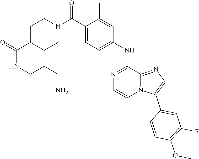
C1(NC2=CC=C(C(N3CCC(C(=O)NCCCN)CC3)=O)C(C)=C2)=NC=CN2C1=NC=C2C1=CC(F)=C(OC)C=C1
